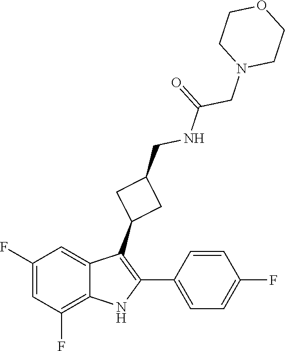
C1CN(CC(=O)NCC2CC(C3=C(C4=CC=C(F)C=C4)NC4=C(F)C=C(F)C=C34)C2)CCO1
